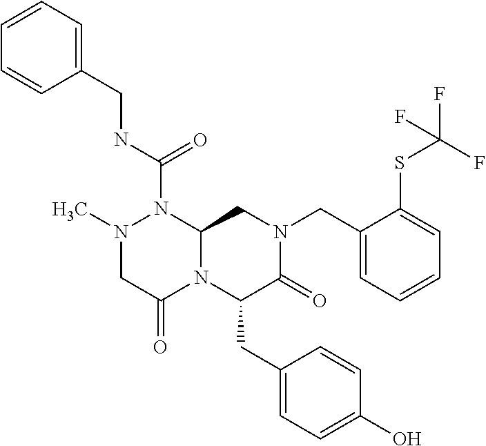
N(C(=O)N1N(C)CC(=O)N2C1CN(CC1=CC=CC=C1SC(F)(F)F)C(=O)C2CC1=CC=C(O)C=C1)CC1=CC=CC=C1
